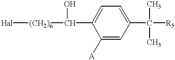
[Hal][(CH2)n]C(C1=CC=C(C([R5])(C)C)C=C1[A])O
